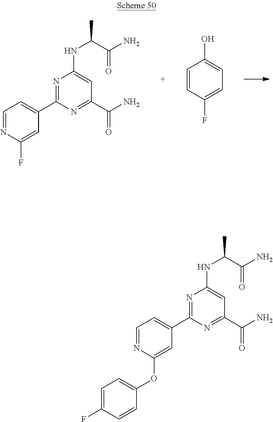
N1=C(C2=CC=NC(F)=C2)N=C(C(=O)N)C=C1NC(C(=O)N)C.C1=CC(F)=CC=C1O.N1=C(C2=CC=NC(OC3=CC=C(F)C=C3)=C2)N=C(C(=O)N)C=C1NC(C(=O)N)C
